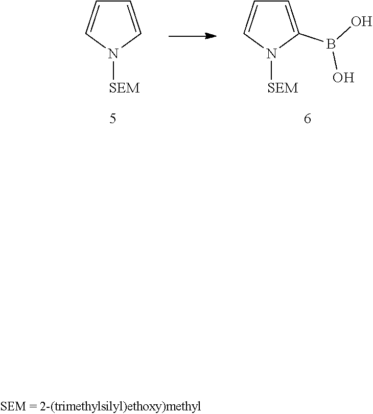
C1=CN([SEM])C=C1.C1=C(B(O)O)N([SEM])C=C1
